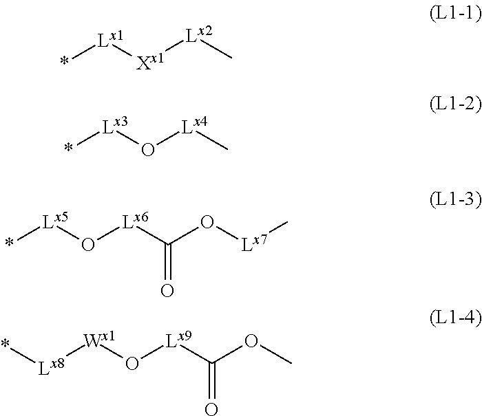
*[Lx1][Xx1][Lx2]C.*[Lx3]O[Lx4]C.*[Lx5]O[Lx6]C(O[Lx7]C)=O.[Lx8]([Wx1]O[Lx9]C(OC)=O)*
